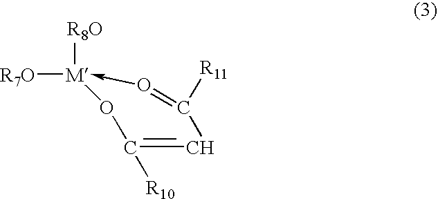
[R8O][M]1([R7O])-O=C([R11])C=C([R10])O1
